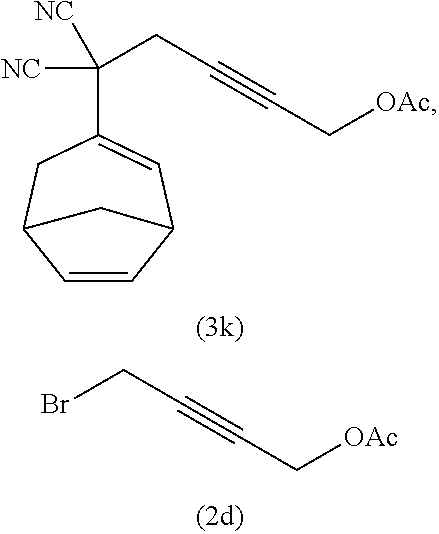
C1(C(CC#CC[OAc])([NC])[NC])=CC2C=CC(C1)C2.BrCC#CC[OAc]
